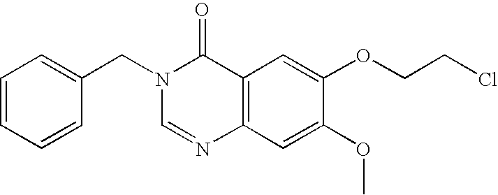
C1=CC=CC(CN2C=NC3=C(C2=O)C=C(OCCCl)C(OC)=C3)=C1
